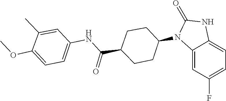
O=C1NC2=CC=C(F)C=C2N1C1CCC(C(NC2=CC=C(OC)C(C)=C2)=O)CC1
